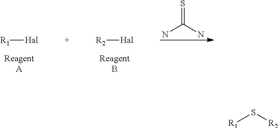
NC(N)=S.[R1][Hal].[R2][Hal].[R1]S[R2]
